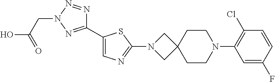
C1(C2=CN=C(N3CC4(C3)CCN(C3=C(Cl)C=CC(F)=C3)CC4)S2)=NN(CC(O)=O)N=N1
